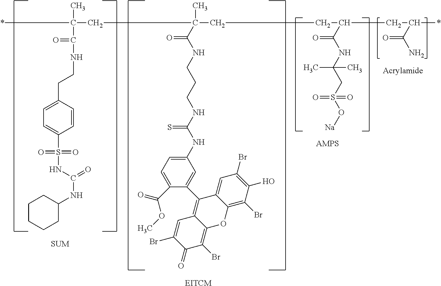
*C(C)(CC(C)(CCC(CC(*)C(=O)N)C(NC(CS(=O)(=O)O[Na])(C)C)=O)C(=O)NCCCNC(=S)NC1=CC=C(C(=O)OC)C(C2=C3C(=C(Br)C(=O)C(Br)=C3)OC3=C(Br)C(O)=C(Br)C=C23)=C1)C(=O)NCCC1=CC=C(S(=O)(=O)NC(=O)NC2CCCCC2)C=C1.[AMPS].[Acrylamide].[EITCM].[SUM]
